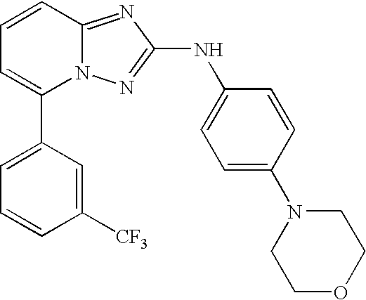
C1(C2=CC=CC3=NC(NC4=CC=C(N5CCOCC5)C=C4)=NN23)=CC=CC([CF3])=C1
